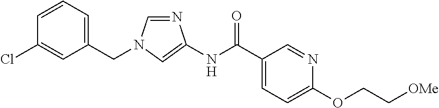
C1(CN2C=NC(NC(C3=CC=C(OCC[OMe])N=C3)=O)=C2)=CC=CC(Cl)=C1
